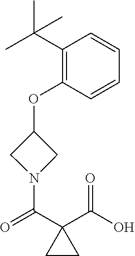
C1(OC2CN(C(C3(C(O)=O)CC3)=O)C2)=C(C(C)(C)C)C=CC=C1
